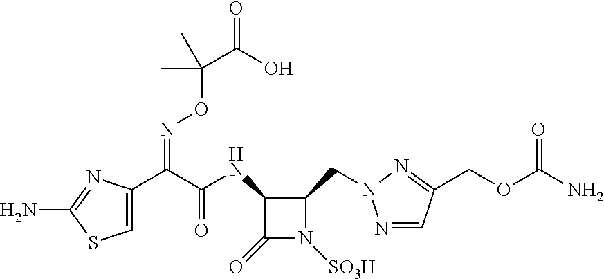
C(=NOC(C(O)=O)(C)C)(C1=CSC(N)=N1)C(NC1C(=O)N([SO3H])C1CN1N=CC(COC(N)=O)=N1)=O
